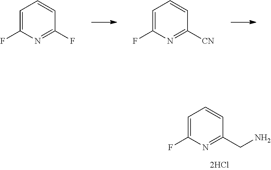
C1=C(F)N=C(F)C=C1.C1=C(F)N=C([CN])C=C1.C1=C(F)N=C(CN)C=C1
